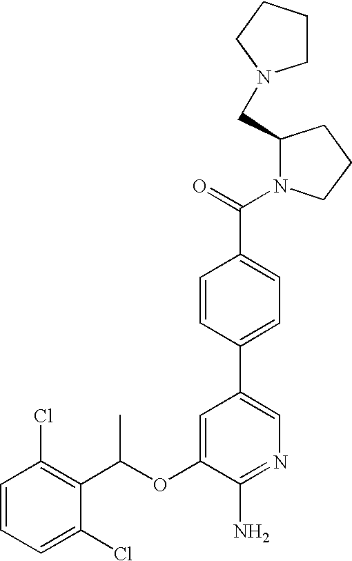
C1=CC(Cl)=C(C(OC2=CC(C3=CC=C(C(N4CCCC4CN4CCCC4)=O)C=C3)=CN=C2N)C)C(Cl)=C1
